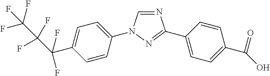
N1=CN(C2=CC=C(C(C(F)(F)C(F)(F)F)(F)F)C=C2)N=C1C1=CC=C(C(=O)O)C=C1
